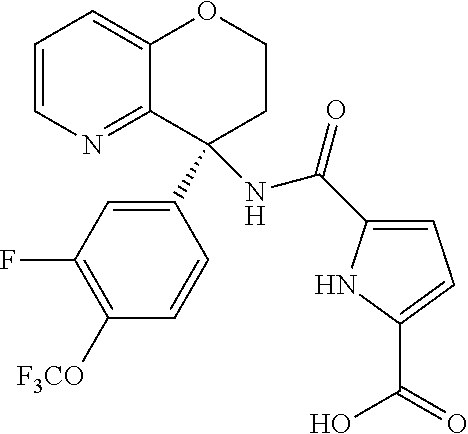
C1=CN=C2C(=C1)OCCC2(C1=CC(F)=C([F3CO])C=C1)NC(C1=CC=C(C(=O)O)N1)=O
